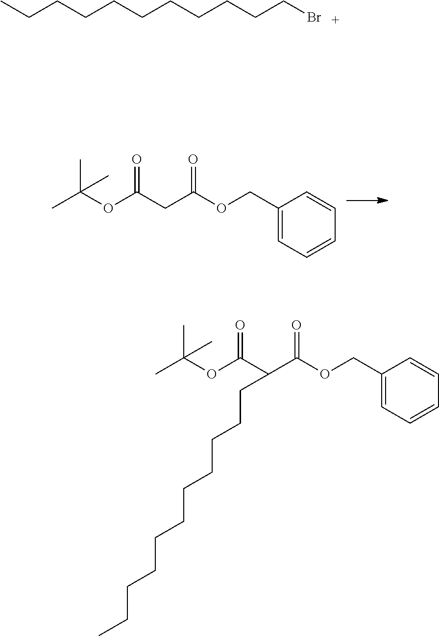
CCCCCCCCCCCBr.C(OC(CC(OCC1=CC=CC=C1)=O)=O)(C)(C)C.C(OC(C(C(OCC1=CC=CC=C1)=O)CCCCCCCCCCC)=O)(C)(C)C
